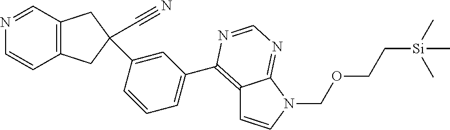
C1=CC(C2(C#N)CC3=C(C=NC=C3)C2)=CC(C2=C3C=CN(COCC[Si](C)(C)C)C3=NC=N2)=C1
